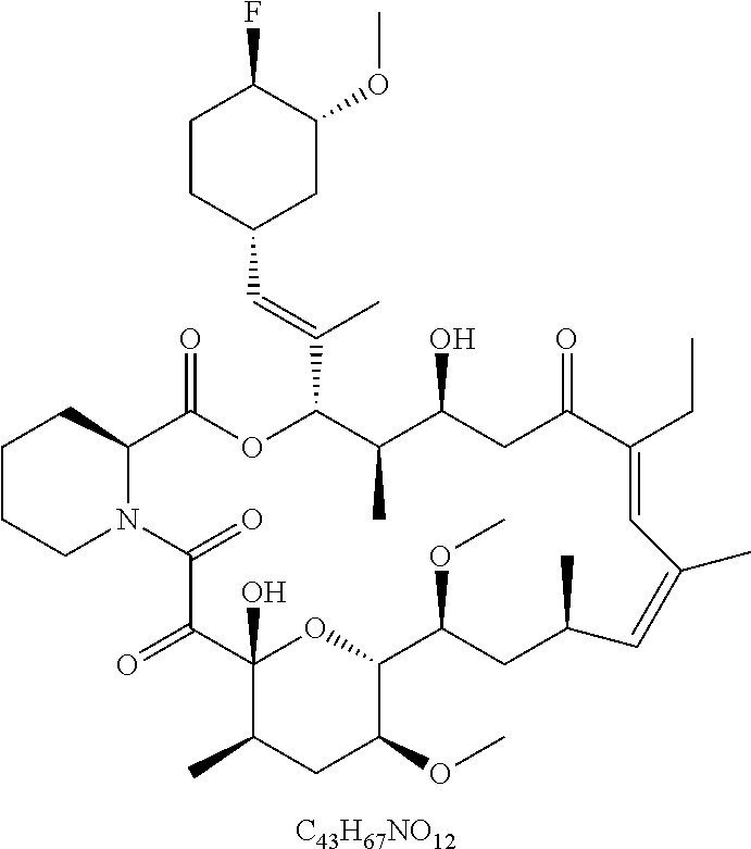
C1CCN2C(C1)C(=O)OC(C(=CC1CC(OC)C(F)CC1)C)C(C)C(O)CC(=O)C(CC)=CC(C)=CC(C)CC(OC)C1OC(O)(C(=O)C2=O)C(C)CC1OC.[C43H67NO12]
